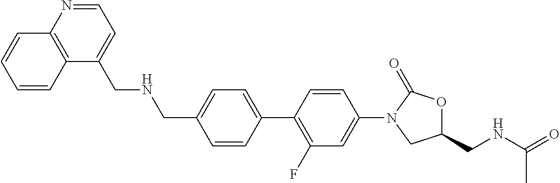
C1=CC2=C(C=C1)N=CC=C2CNCC1=CC=C(C2=C(F)C=C(N3CC(CNC(=O)C)OC3=O)C=C2)C=C1
